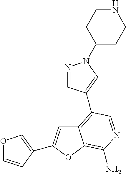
C12=C(C3=CN(C4CCNCC4)N=C3)C=NC(N)=C1OC(C1=COC=C1)=C2
